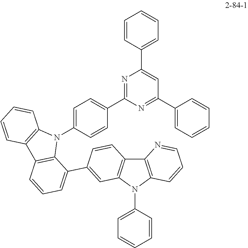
C1=CC=C(N2C3=C(C4=C2C=CC=N4)C=CC(C2=CC=CC4=C2N(C2=CC=C(C5=NC(C6=CC=CC=C6)=CC(C6=CC=CC=C6)=N5)C=C2)C2=C4C=CC=C2)=C3)C=C1
